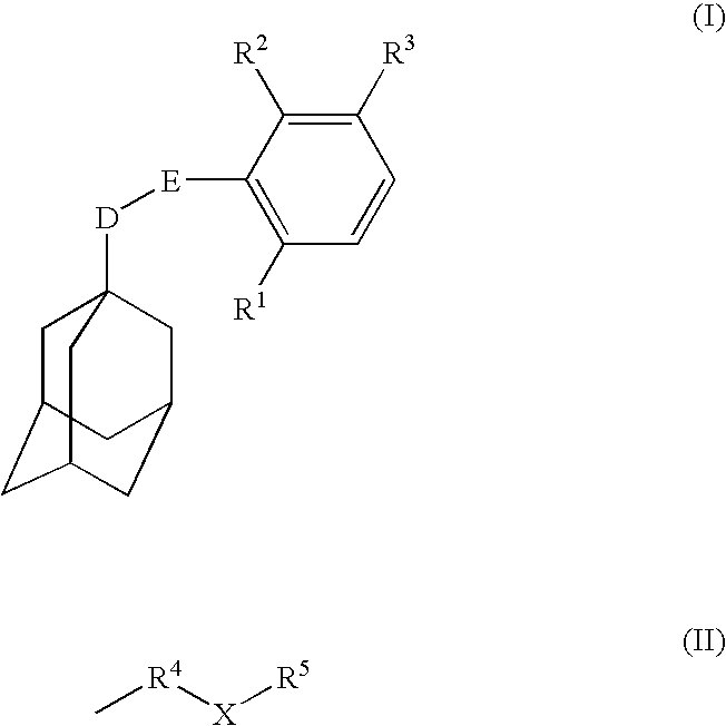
C1C2CC3CC(CC1([D][E]C1=C([R1])C=CC([R3])=C1[R2])C3)C2.C[R4][X][R5]
